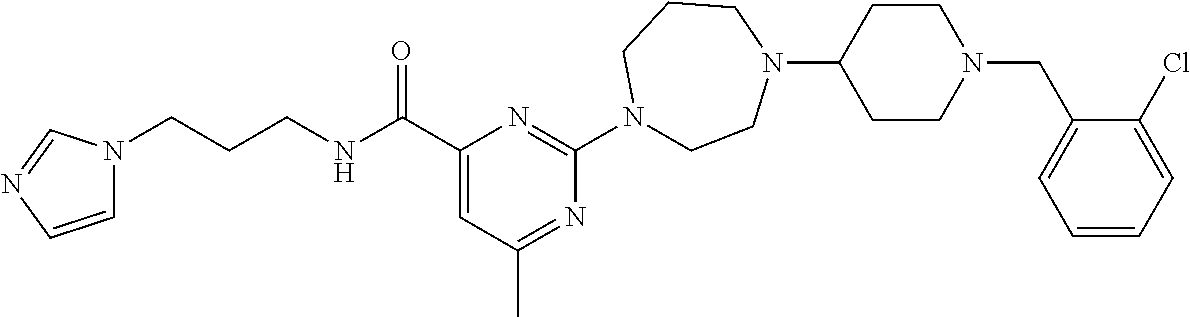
C1(N2CCN(C3CCN(CC4=CC=CC=C4Cl)CC3)CCC2)=NC(C(NCCCN2C=CN=C2)=O)=CC(C)=N1
